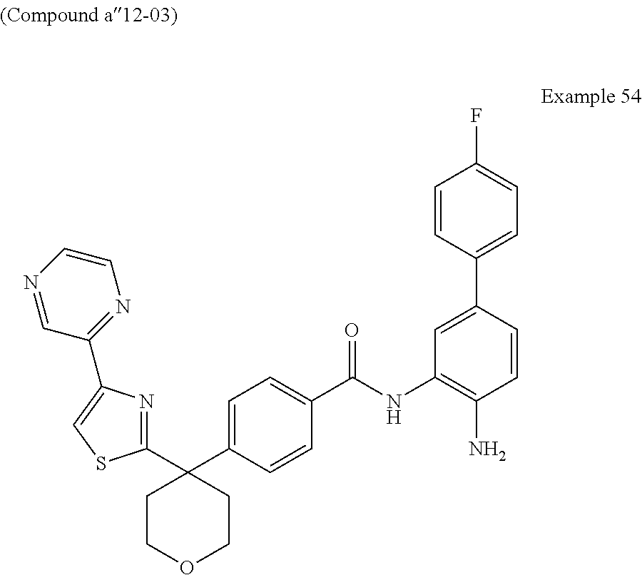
C1=CC(C2=CC(NC(C3=CC=C(C4(C5=NC(C6=NC=CN=C6)=CS5)CCOCC4)C=C3)=O)=C(N)C=C2)=CC=C1F
